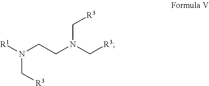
[R1]N(CCN(C[R3])C[R3])C[R3]
